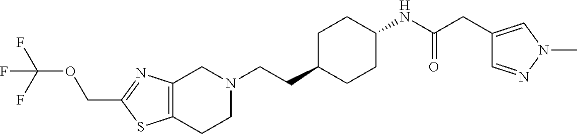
C12=C(CCN(CCC3CCC(NC(CC4=CN(C)N=C4)=O)CC3)C1)SC(COC(F)(F)F)=N2
